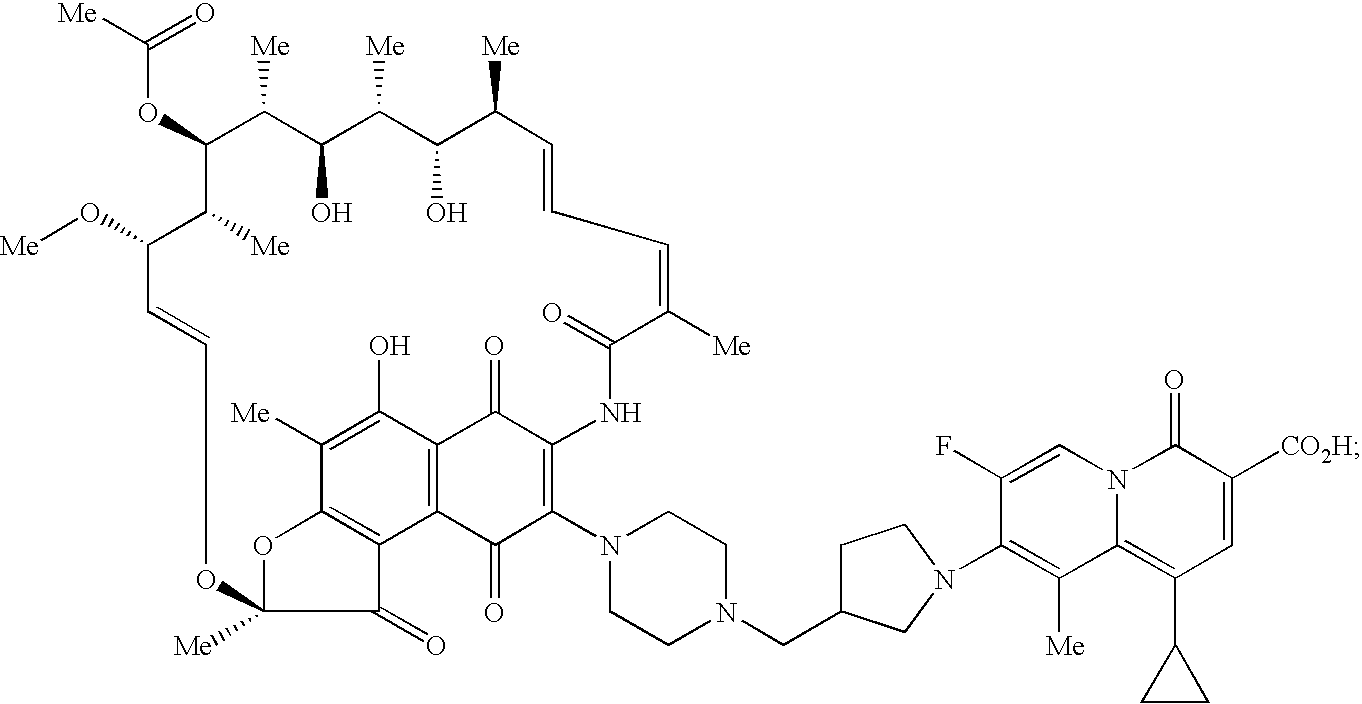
C(OC1C([Me])C(O)C([Me])C(O)C([Me])C=CC=C([Me])C(=O)NC2=C(N3CCN(CC4CCN(C5=C([Me])C6=C(C7CC7)C=C([CO2H])C(=O)N6C=C5F)C4)CC3)C(=O)C3=C(C2=O)C(O)=C([Me])C2=C3C(=O)C([Me])(O2)OC=CC(O[Me])C1[Me])([Me])=O
